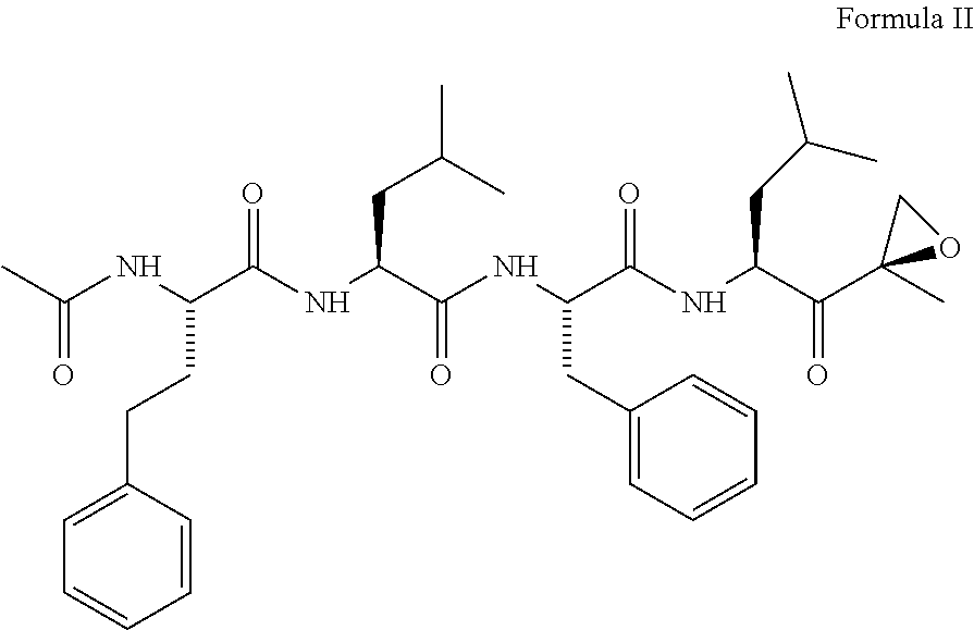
CC(=O)NC(C(NC(C(NC(C(NC(C(C1(C)OC1)=O)CC(C)C)=O)CC1=CC=CC=C1)=O)CC(C)C)=O)CCC1=CC=CC=C1
